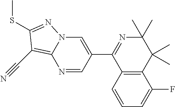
C12=C(C=CC=C1F)C(C1=CN3C(=C(C#N)C(SC)=N3)N=C1)=NC(C)(C)C2(C)C
